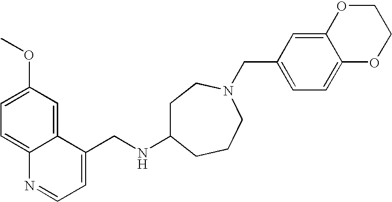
C1=C(OC)C=C2C(=C1)N=CC=C2CNC1CCN(CC2=CC=C3C(=C2)OCCO3)CCC1
